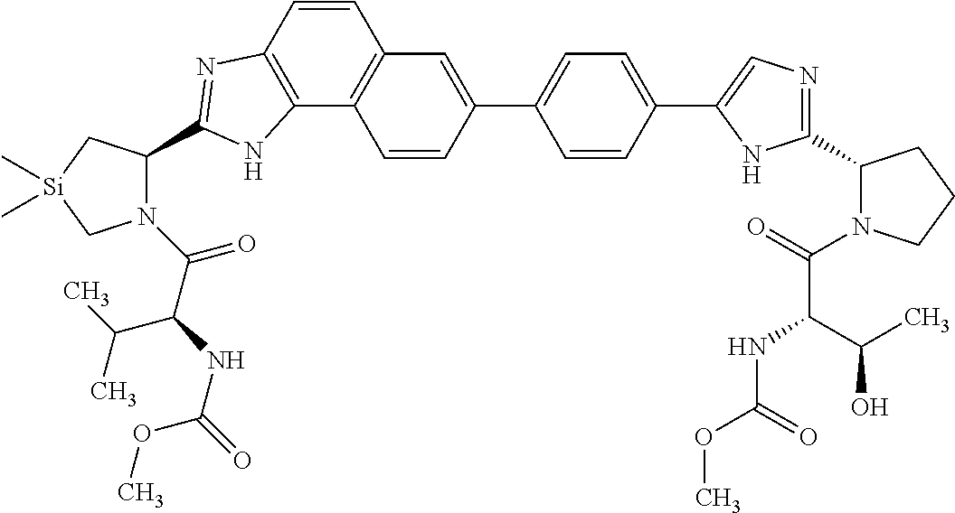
C1(C2=CC3=C(C4=C(C=C3)N=C(C3N(C(C(NC(=O)OC)C(C)C)=O)C[Si](C)(C)C3)N4)C=C2)=CC=C(C2=CN=C(C3N(C(=O)C(C(C)O)NC(OC)=O)CCC3)N2)C=C1
